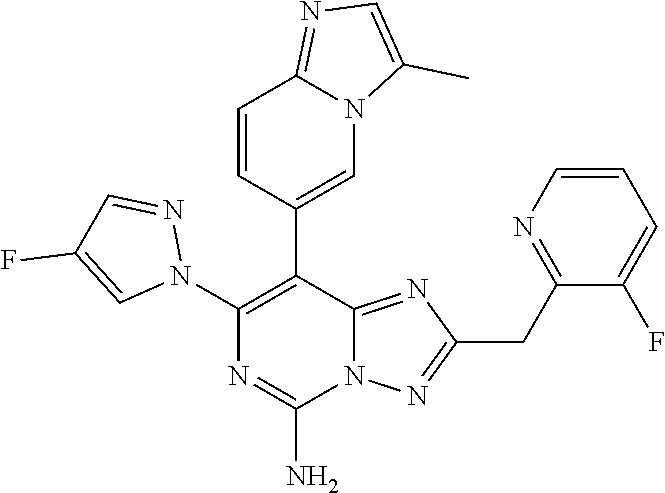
N1(C2=C(C3=CN4C(=NC=C4C)C=C3)C3=NC(CC4=NC=CC=C4F)=NN3C(N)=N2)N=CC(F)=C1
